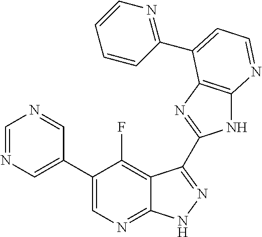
C1=NC=C(C2=CN=C3C(=C2F)C(C2=NC4=C(N2)N=CC=C4C2=NC=CC=C2)=NN3)C=N1
